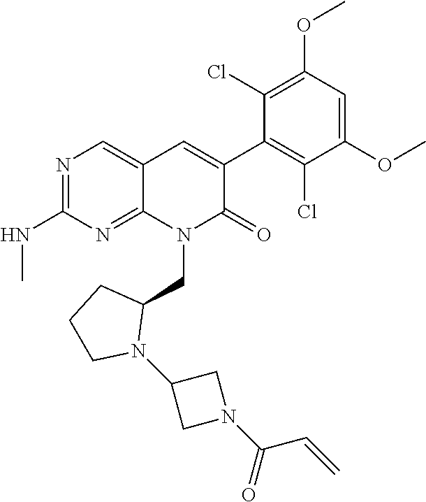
C1(NC)=NC=C2C(=N1)N(CC1CCCN1C1CN(C(=O)C=C)C1)C(=O)C(C1=C(Cl)C(OC)=CC(OC)=C1Cl)=C2
